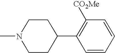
C1N(C)CCC(C2=C([CO2Me])C=CC=C2)C1
